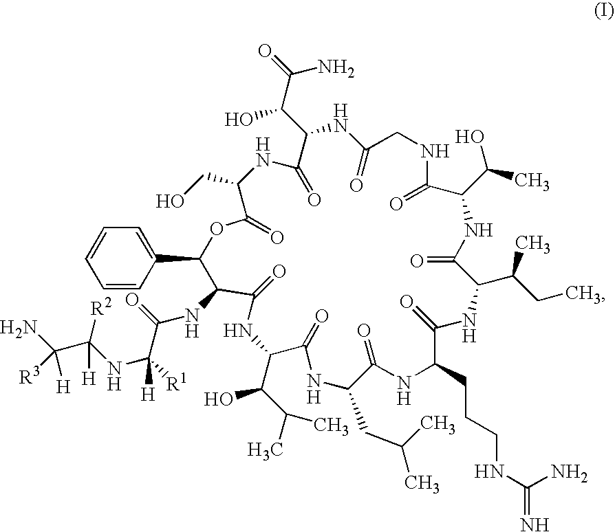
C1=CC=CC(C2C(NC(=O)C([R1])(NC(C(N)([R3])[H])([H])[R2])[H])C(=O)NC(C(C(C)C)O)C(=O)NC(CC(C)C)C(=O)NC(CCCNC(=N)N)C(=O)NC(C(CC)C)C(=O)NC(C(C)O)C(=O)NCC(=O)NC(C(C(=O)N)O)C(=O)NC(CO)C(=O)O2)=C1
